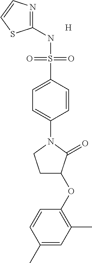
N1=C(NS(C2=CC=C(N3CCC(OC4=C(C)C=C(C)C=C4)C3=O)C=C2)(=O)=O)SC=C1.[H]
